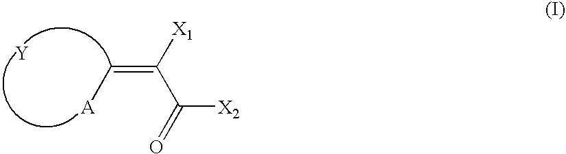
[X2]C(=O)C([X1])=C[A].[Y]
